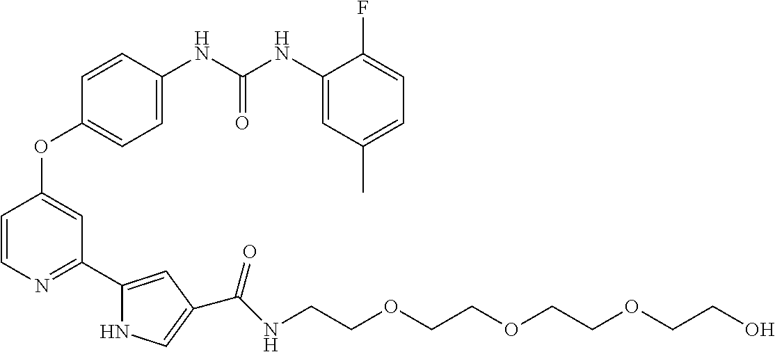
C1=CN=C(C2=CC(C(NCCOCCOCCOCCO)=O)=CN2)C=C1OC1=CC=C(NC(NC2=CC(C)=CC=C2F)=O)C=C1
